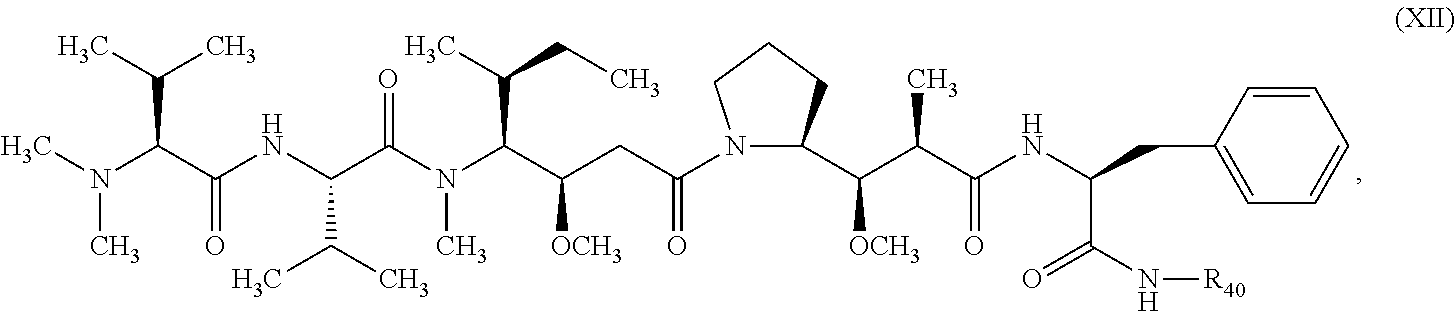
C1(C(C(C(NC(CC2=CC=CC=C2)C(N[R40])=O)=O)C)[OCH3])CCCN1C(CC(C(N(C(C(NC(C(N(C)C)C(C)C)=O)C(C)C)=O)C)C(CC)C)[OCH3])=O
